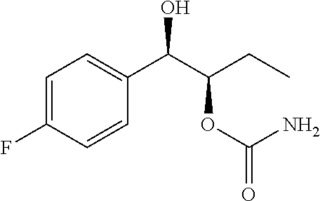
C1=C(F)C=CC(C(C(CC)OC(=O)N)O)=C1
